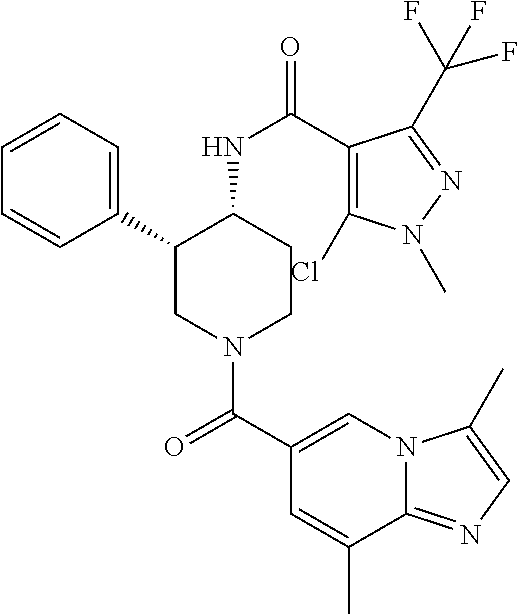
C1=CC=C(C2CN(C(C3=CN4C(=NC=C4C)C(C)=C3)=O)CCC2NC(=O)C2=C(Cl)N(C)N=C2C(F)(F)F)C=C1
